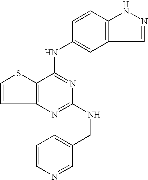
C12=C(C(NC3=CC4=C(C=C3)NN=C4)=NC(NCC3=CC=CN=C3)=N1)SC=C2
